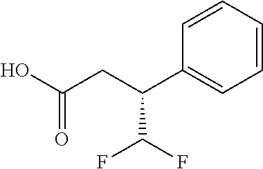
OC(=O)CC(C1=CC=CC=C1)C(F)F
